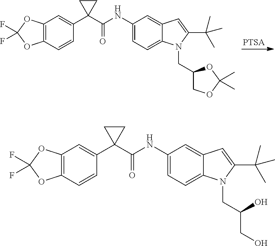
C12=C(C=CC(C3(C(=O)NC4=CC=C5C(=C4)C=C(C(C)(C)C)N5CC4COC(C)(C)O4)CC3)=C1)OC(F)(F)O2.[PTSA].C12=C(C=CC(C3(C(=O)NC4=CC=C5C(=C4)C=C(C(C)(C)C)N5CC(CO)O)CC3)=C1)OC(F)(F)O2
